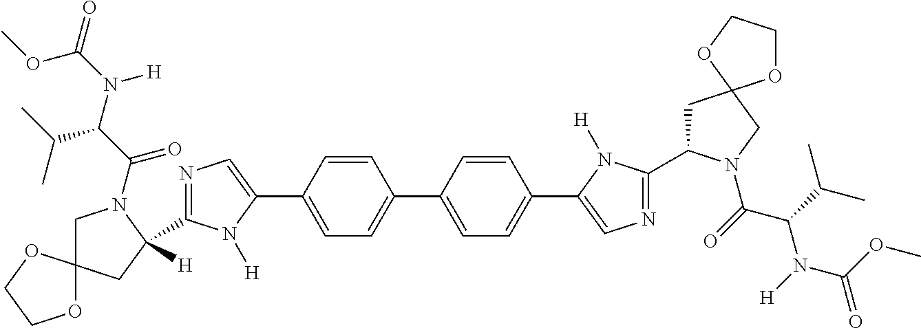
C1=C(C2=CN=C(C3([H])CC4(CN3C(C(N(C(=O)OC)[H])C(C)C)=O)OCCO4)N2[H])C=CC(C2=CC=C(C3=CN=C(C4CC5(CN4C(=O)C(C(C)C)N([H])C(OC)=O)OCCO5)N3[H])C=C2)=C1
